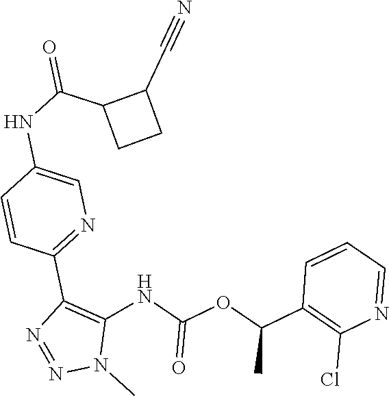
C1=CC=NC(Cl)=C1C(OC(=O)NC1=C(C2=NC=C(NC(C3C(C#N)CC3)=O)C=C2)N=NN1C)C
